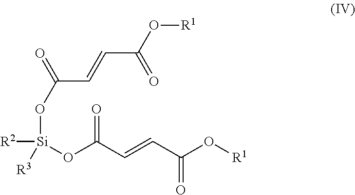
[R2][Si]([R3])(OC(C=CC(O[R1])=O)=O)OC(C=CC(O[R1])=O)=O
